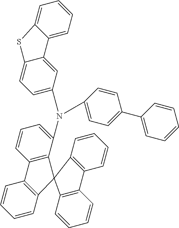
C12=C(C(N(C3=CC=C4C(=C3)C3=CC=CC=C3S4)C3=CC=C(C4=CC=CC=C4)C=C3)=CC=C1)C1(C3=C2C=CC=C3)C2=C(C=CC=C2)C2=C1C=CC=C2
